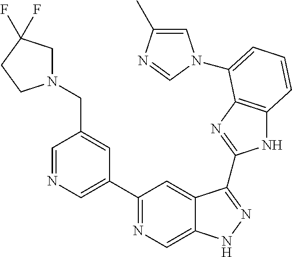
C1=NC=C(C2=NC=C3C(=C2)C(C2=NC4=C(N2)C=CC=C4N2C=C(C)N=C2)=NN3)C=C1CN1CC(F)(F)CC1
